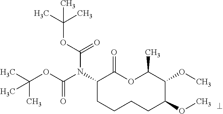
N(C1CCCCC(OC)C(OC)C(C)OC1=O)(C(OC(C)(C)C)=O)C(OC(C)(C)C)=O
